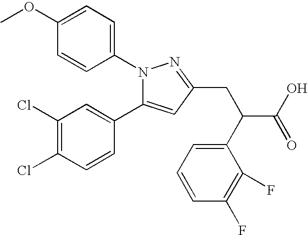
C1=C(OC)C=CC(N2C(C3=CC(Cl)=C(Cl)C=C3)=CC(CC(C(O)=O)C3=CC=CC(F)=C3F)=N2)=C1
